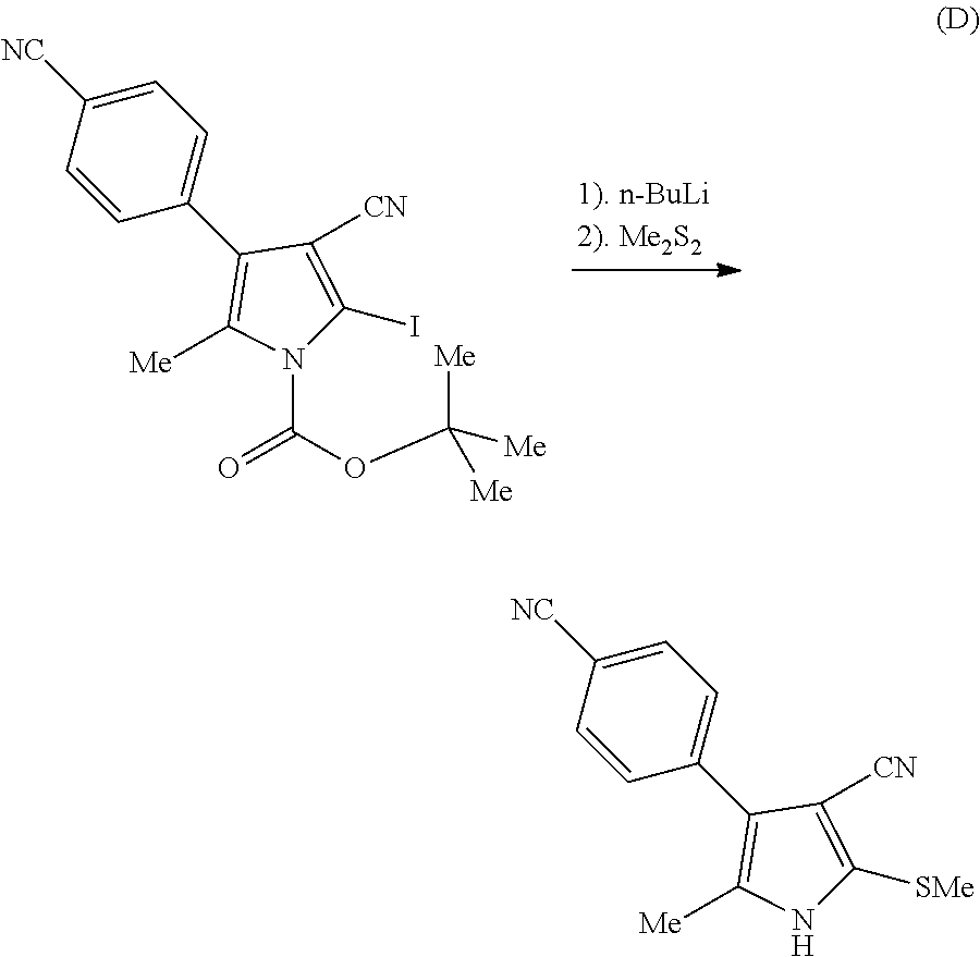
C1(C2=C([Me])N(C(OC([Me])([Me])[Me])=O)C(I)=C2[CN])=CC=C([NC])C=C1.C1(C2=C([Me])NC([SMe])=C2[CN])=CC=C([NC])C=C1
